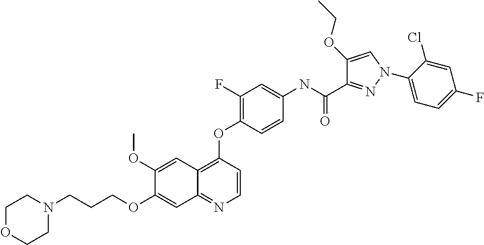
C1(OC)=CC2=C(OC3=C(F)C=C(NC(C4=NN(C5=CC=C(F)C=C5Cl)C=C4OCC)=O)C=C3)C=CN=C2C=C1OCCCN1CCOCC1
